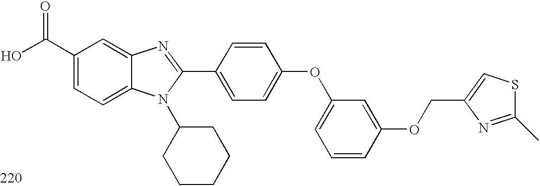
OC(C1=CC=C2C(=C1)N=C(C1=CC=C(OC3=CC=CC(OCC4=CSC(C)=N4)=C3)C=C1)N2C1CCCCC1)=O
